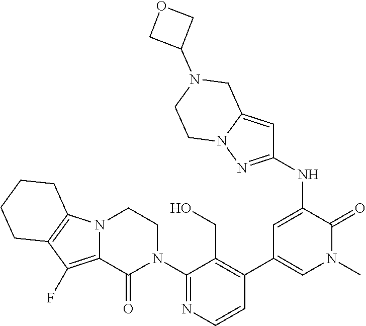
N12C(=C(F)C3=C1CCCC3)C(=O)N(C1=NC=CC(C3=CN(C)C(=O)C(NC4=NN5C(=C4)CN(C4COC4)CC5)=C3)=C1CO)CC2
